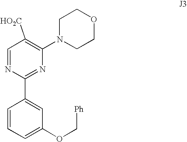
C1=NC(C2=CC(OC[Ph])=CC=C2)=NC(N2CCOCC2)=C1[HO2C]
